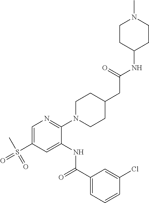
C1=C(S(C)(=O)=O)C=C(NC(C2=CC=CC(Cl)=C2)=O)C(N2CCC(CC(NC3CCN(C)CC3)=O)CC2)=N1
